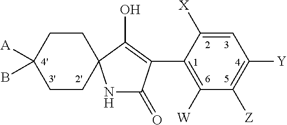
N1C(=O)C(C2=C([W])C([Z])=C([Y])C=C2[X])=C(O)C12CCC([A])(B)CC2
